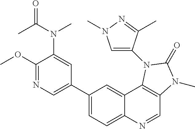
C1(OC)=NC=C(C2=CC=C3C(=C2)C2=C(C=N3)N(C)C(=O)N2C2=CN(C)N=C2C)C=C1N(C(C)=O)C
